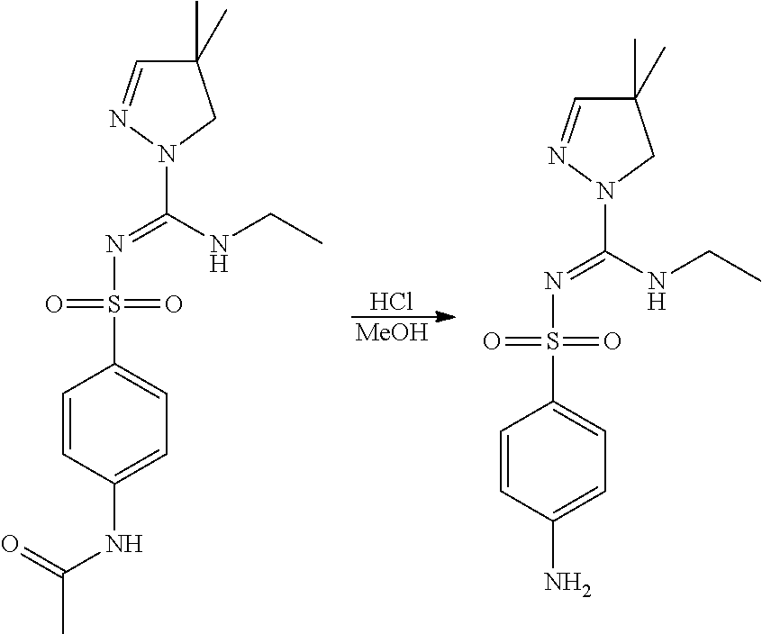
Cl.[MeOH].C1(C)(C)C=NN(C(NCC)=NS(C2=CC=C(NC(=O)C)C=C2)(=O)=O)C1.C1(C)(C)C=NN(C(NCC)=NS(C2=CC=C(N)C=C2)(=O)=O)C1
